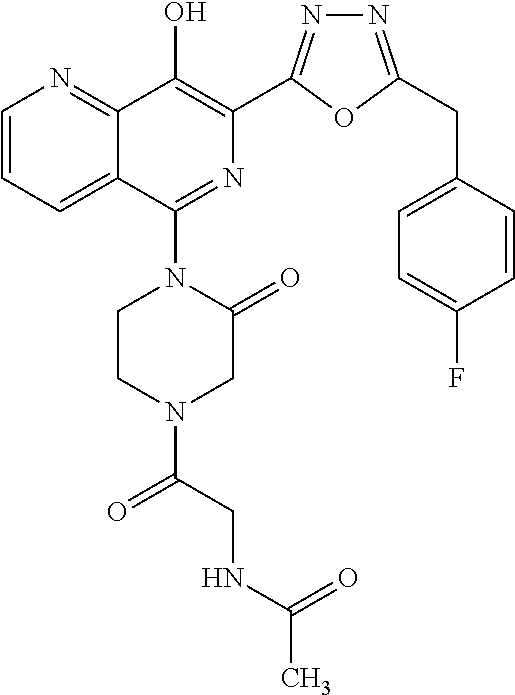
C1=CC=C2C(=N1)C(O)=C(C1=NN=C(CC3=CC=C(F)C=C3)O1)N=C2N1CCN(C(=O)CNC(C)=O)CC1=O
